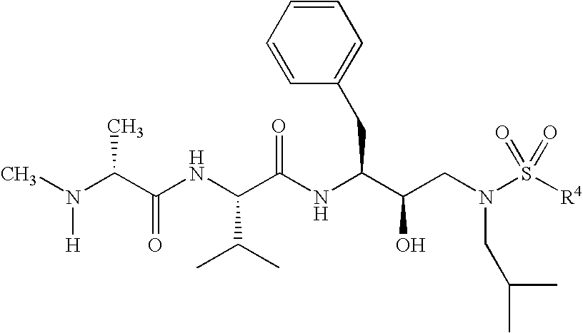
CN(C(C(NC(C(NC(C(CN(S([R4])(=O)=O)CC(C)C)O)CC1=CC=CC=C1)=O)C(C)C)=O)C)[H]
